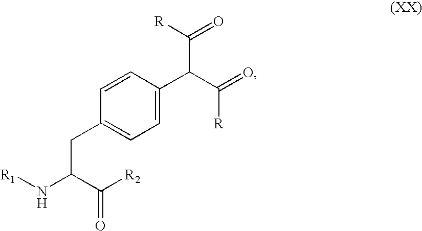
C1=CC(CC(N[R1])C([R2])=O)=CC=C1C(C(=O)[R])C([R])=O
